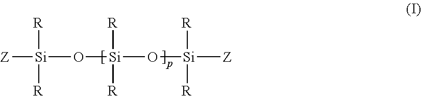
[Z][Si](O[Si](O[Si]([Z])([R])[R])([R])[R])([R])[R]
